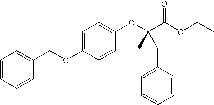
C1(COC2=CC=C(OC(C(OCC)=O)(C)CC3=CC=CC=C3)C=C2)=CC=CC=C1
